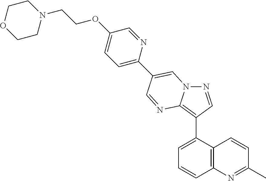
C1=C(C2=C3N(N=C2)C=C(C2=CC=C(OCCN4CCOCC4)C=N2)C=N3)C2=C(C=C1)N=C(C)C=C2
